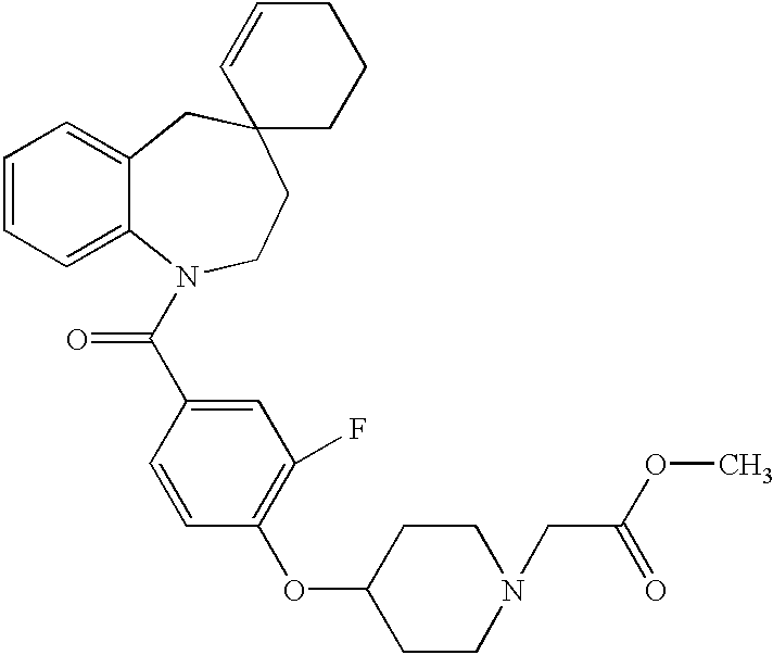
C1=CC=C2C(=C1)CC1(CCN2C(C2=CC(F)=C(OC3CCN(CC(OC)=O)CC3)C=C2)=O)CCCC=C1
